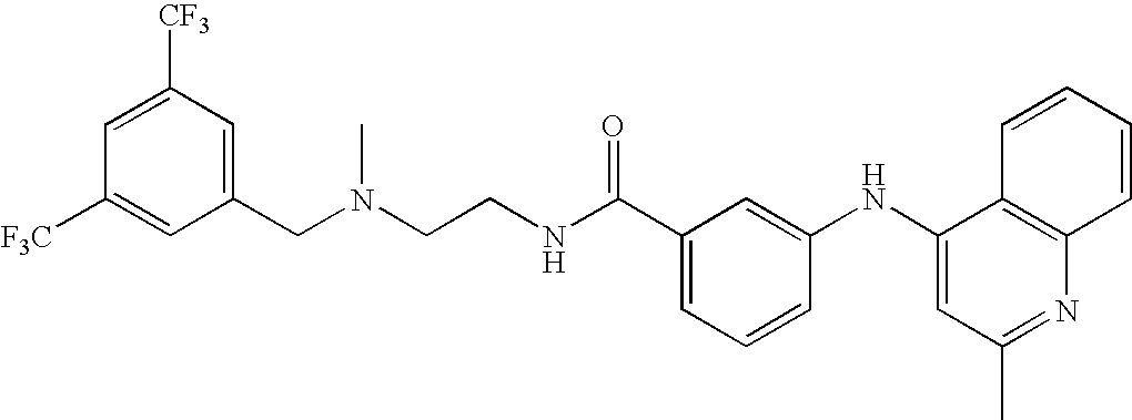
N(CCNC(C1=CC=CC(NC2=CC(C)=NC3=C2C=CC=C3)=C1)=O)(C)CC1=CC([CF3])=CC([CF3])=C1
